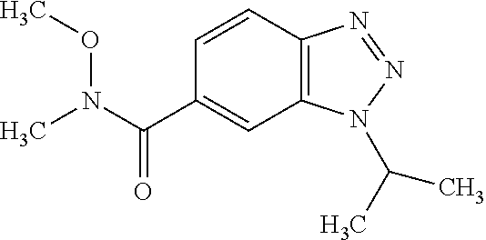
C1=CC(C(N(C)OC)=O)=CC2=C1N=NN2C(C)C
